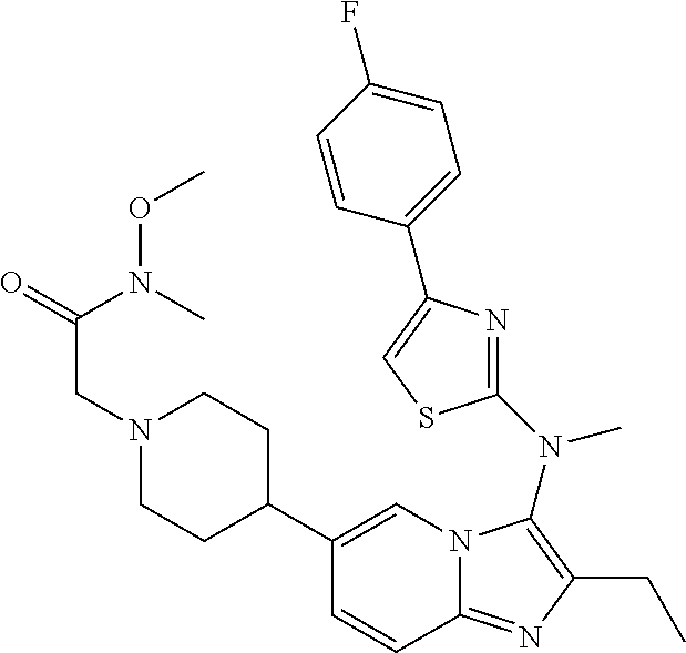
C1(C2CCN(CC(=O)N(OC)C)CC2)=CN2C(=NC(CC)=C2N(C2=NC(C3=CC=C(F)C=C3)=CS2)C)C=C1
